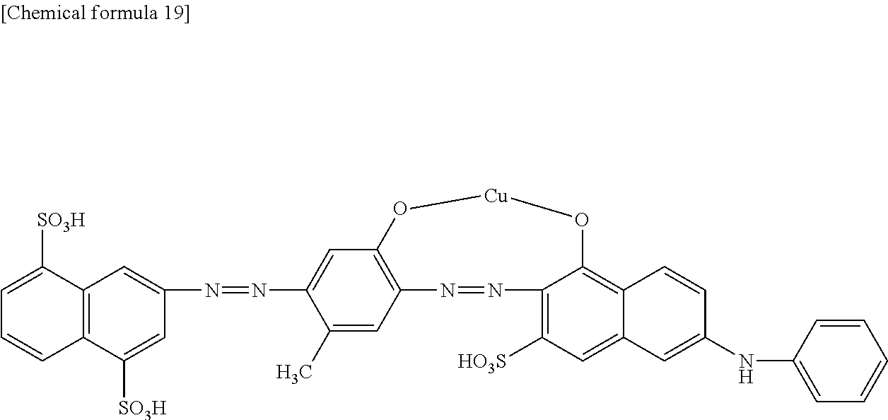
C1(N=NC2=CC3=C(C=C2C)N=NC2=C([HO3S])C=C4C(=C2O[Cu]O3)C=CC(NC2=CC=CC=C2)=C4)=CC2=C(C([SO3H])=C1)C=CC=C2[SO3H]
